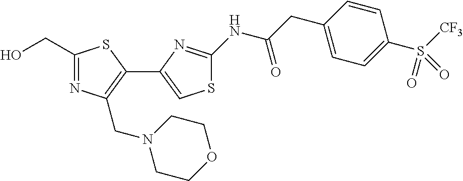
C1(CO)=NC(CN2CCOCC2)=C(C2=CSC(NC(CC3=CC=C(S([CF3])(=O)=O)C=C3)=O)=N2)S1
